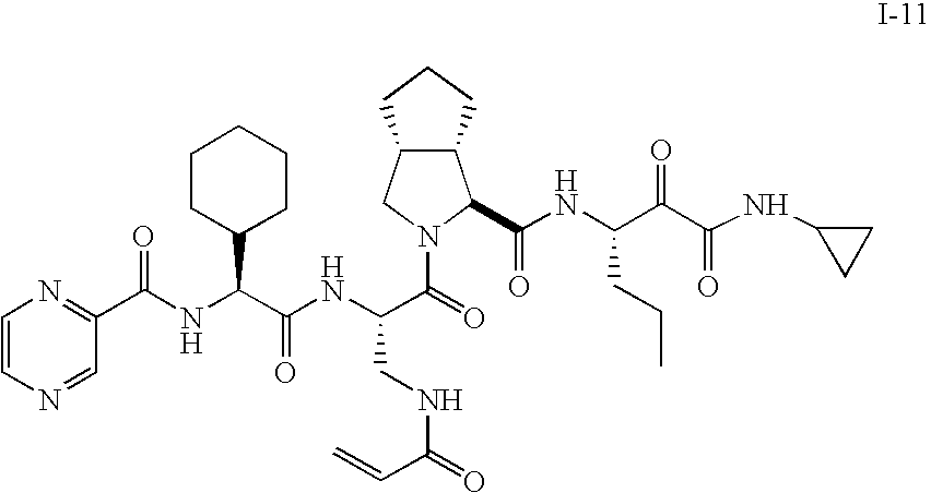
C12C(CN(C(=O)C(NC(C(NC(C3=NC=CN=C3)=O)C3CCCCC3)=O)CNC(=O)C=C)C1C(NC(C(C(=O)NC1CC1)=O)CCC)=O)CCC2
